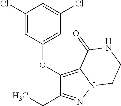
C1(Cl)=CC(OC2=C3N(N=C2CC)CCNC3=O)=CC(Cl)=C1
